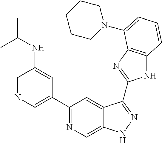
C1=NC=C(C2=NC=C3C(=C2)C(C2=NC4=C(N2)C=CC=C4N2CCCCC2)=NN3)C=C1NC(C)C
